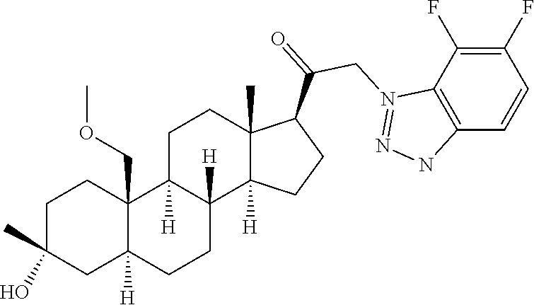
C1C(C)(O)CC2([H])C(COC)(C1)C1([H])C([H])(CC2)C2([H])C(C)(CC1)C(C(=O)CN1=NNC3=C1C(F)=C(F)C=C3)CC2
